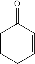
C1=CC(=O)CCC1
